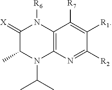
C12=C(N=C([R2])C([R1])=C1[R7])N(C(C)C)C(C)C(=[X])N2[R6]
